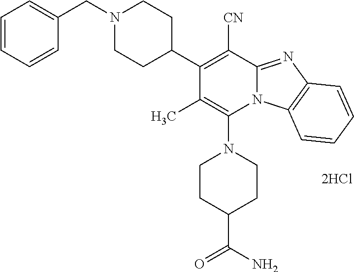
[2HCl].C1CC(C(N)=O)CCN1C1=C(C)C(C2CCN(CC3=CC=CC=C3)CC2)=C([CN])C2=NC3=C(N12)C=CC=C3
